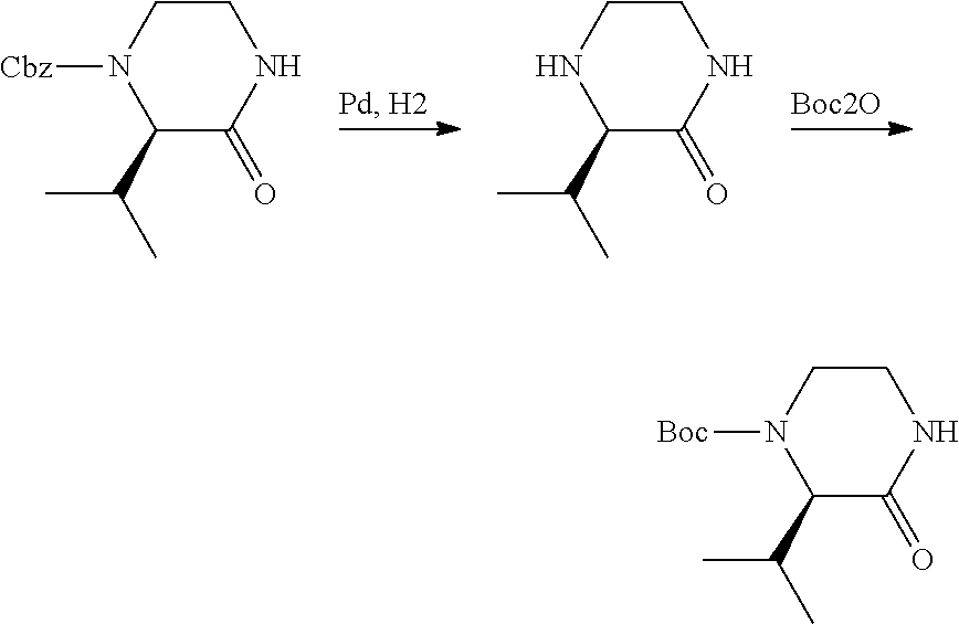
[Boc2O].C1CN([Cbz])C(C(C)C)C(=O)N1.C1CNC(C(C)C)C(=O)N1.C1CN([Boc])C(C(C)C)C(=O)N1
